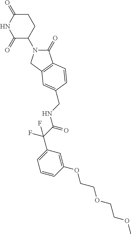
C1(=O)N(C2CCC(=O)NC2=O)CC2=C1C=CC(CNC(C(F)(F)C1=CC=CC(OCCOCCOC)=C1)=O)=C2
